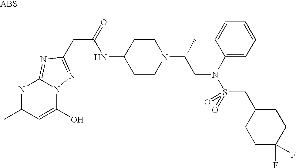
N1=C(C)C=C(O)N2C1=NC(CC(=O)NC1CCN(C(C)CN(S(CC3CCC(F)(F)CC3)(=O)=O)C3=CC=CC=C3)CC1)=N2
